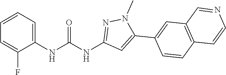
C1=CC=C(NC(NC2=NN(C)C(C3=CC4=C(C=C3)C=CN=C4)=C2)=O)C(F)=C1
